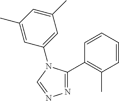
N1=C(C2=C(C)C=CC=C2)N(C2=CC(C)=CC(C)=C2)C=N1
